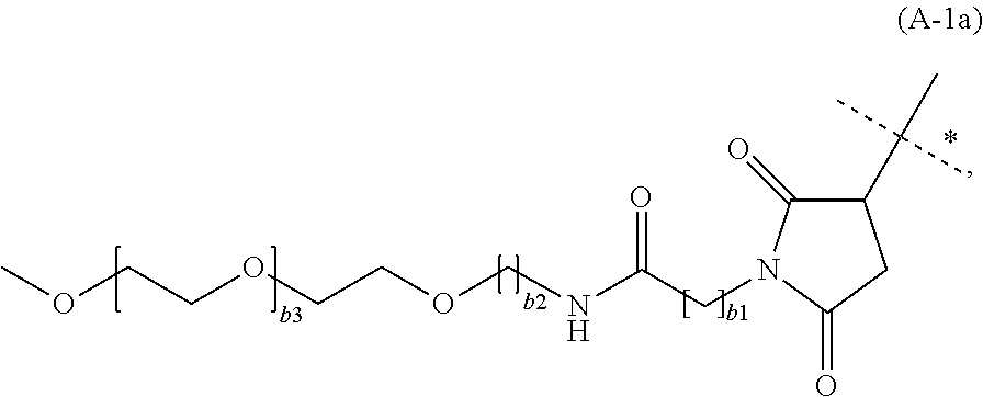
COCCOCCOCNC(CN1C(=O)C(C(C)(C)C)CC1=O)=O
